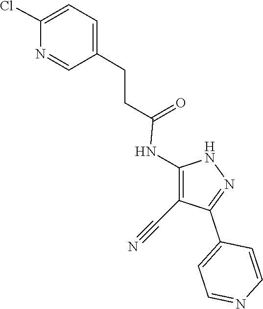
N1C(NC(CCC2=CC=C(Cl)N=C2)=O)=C(C#N)C(C2=CC=NC=C2)=N1
